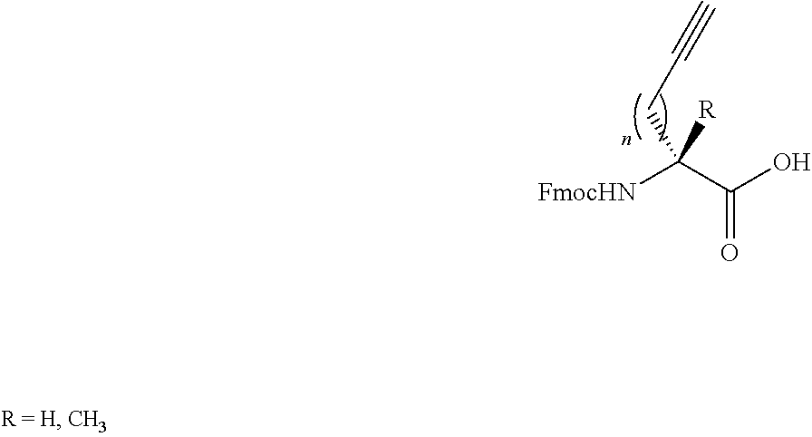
[FmocHN]C(C(O)=O)([R])CC#C
